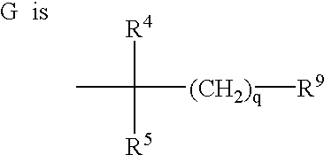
CC([R4])([R5])[(CH2)q][R9]
